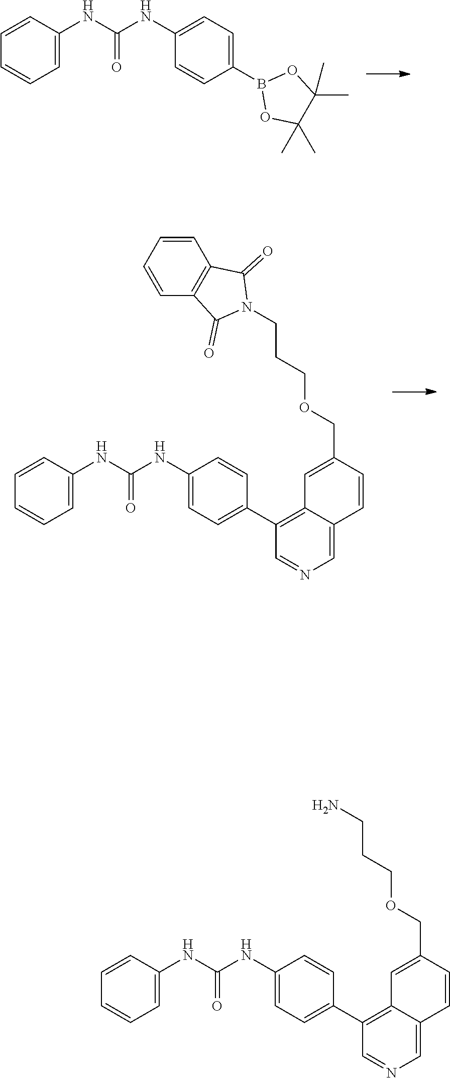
C1=C(NC(NC2=CC=C(B3OC(C)(C)C(C)(C)O3)C=C2)=O)C=CC=C1.C1=C(NC(NC2=CC=C(C3=C4C(=CN=C3)C=CC(COCCCN3C(=O)C5=C(C3=O)C=CC=C5)=C4)C=C2)=O)C=CC=C1.C1=C(NC(NC2=CC=C(C3=C4C(=CN=C3)C=CC(COCCCN)=C4)C=C2)=O)C=CC=C1
